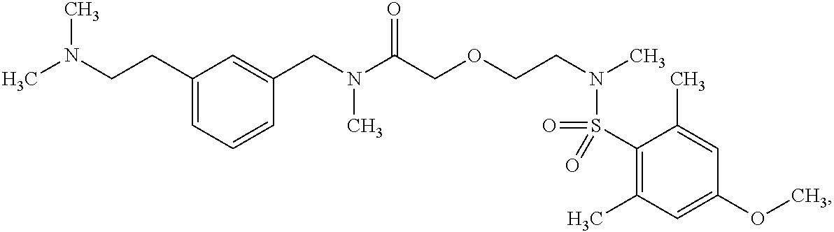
C1=C(CCN(C)C)C=C(CN(C(COCCN(C)S(=O)(=O)C2=C(C)C=C(OC)C=C2C)=O)C)C=C1
